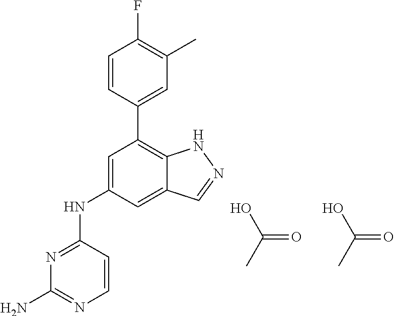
N1=C(NC2=CC(C3=CC(C)=C(F)C=C3)=C3C(=C2)C=NN3)C=CN=C1N.OC(=O)C.OC(=O)C
